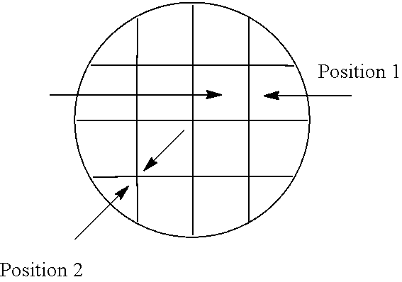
C1(C)(C)C2(C)C34C1(C)C(C)(C)C3(C)C(C)(C)C4(C)C2(C)C
